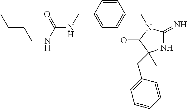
N1C(=N)N(CC2=CC=C(CNC(NCCCC)=O)C=C2)C(=O)C1(CC1=CC=CC=C1)C
